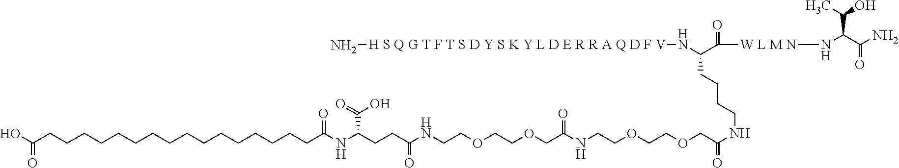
OC(CCCCCCCCCCCCCCCCC(=O)NC(CCC(=O)NCCOCCOCC(NCCOCCOCC(NCCCCC(C(=O)[W L M N]NC(C(O)C)C(=O)N)N[H S Q G T F T S D Y S K Y L D E R R A Q D F V]N)=O)=O)C(=O)O)=O
